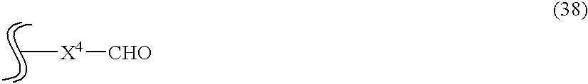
C[X4][CHO]
